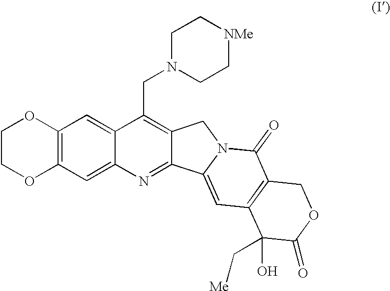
C12=CC3=C(C=C1N=C1C(=C2CN2CC[NMe]CC2)CN2C1=CC1=C(C2=O)COC(=O)C1(C[Me])O)OCCO3
